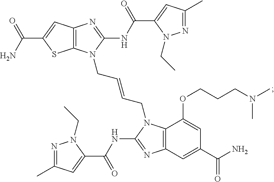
C12=C(N=C(NC(C3=CC(C)=NN3CC)=O)N1CC=CCN1C3=C(N=C1NC(C1=CC(C)=NN1CC)=O)C=C(C(N)=O)C=C3OCCCN(C)C)C=C(C(=O)N)S2
